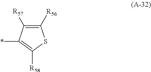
C1([R56])=C([R57])C(*)=C([R58])S1
